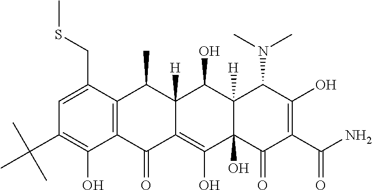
C1=C(CSC)C2=C(C(O)=C1C(C)(C)C)C(=O)C1=C(O)C3(O)C([H])(C(O)C1([H])C2C)C(N(C)C)C(O)=C(C(N)=O)C3=O
